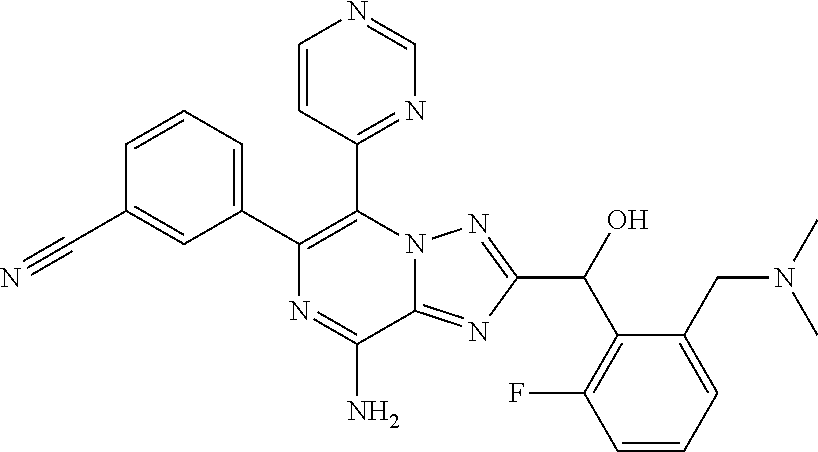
C1(C2=CC=CC(C#N)=C2)=C(C2=NC=NC=C2)N2C(=NC(C(C3=C(F)C=CC=C3CN(C)C)O)=N2)C(N)=N1
